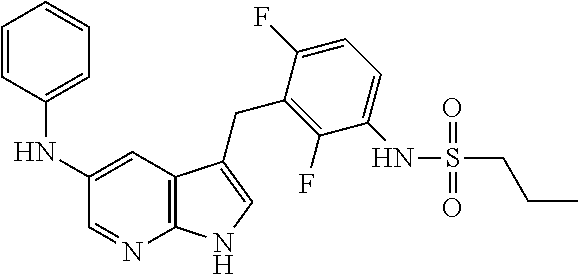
C1(NC2=CC=CC=C2)=CC2=C(N=C1)NC=C2CC1=C(F)C(NS(CCC)(=O)=O)=CC=C1F
